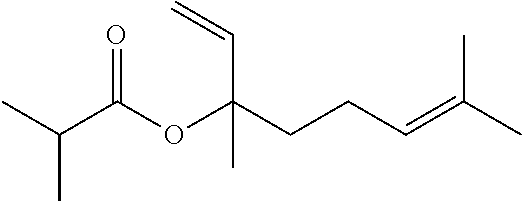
CC(C(OC(CCC=C(C)C)(C)C=C)=O)C
